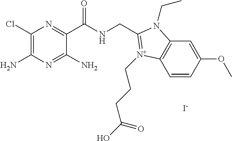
C1(Cl)=C(N)N=C(N)C(C(NCC2=[N+](CCCC(O)=O)C3=C(C=C(OC)C=C3)N2CC)=O)=N1.[I-]
